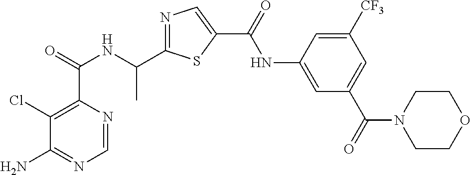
C1=NC(C(=O)NC(C2=NC=C(C(=O)NC3=CC(C(=O)N4CCOCC4)=CC([CF3])=C3)S2)C)=C(Cl)C(N)=N1
